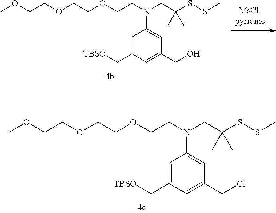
C1=C(C[TBSO])C=C(CCl)C=C1N(CC(SSC)(C)C)CCOCCOCCOC.C1=C(C[TBSO])C=C(CO)C=C1N(CC(SSC)(C)C)CCOCCOCCOC
